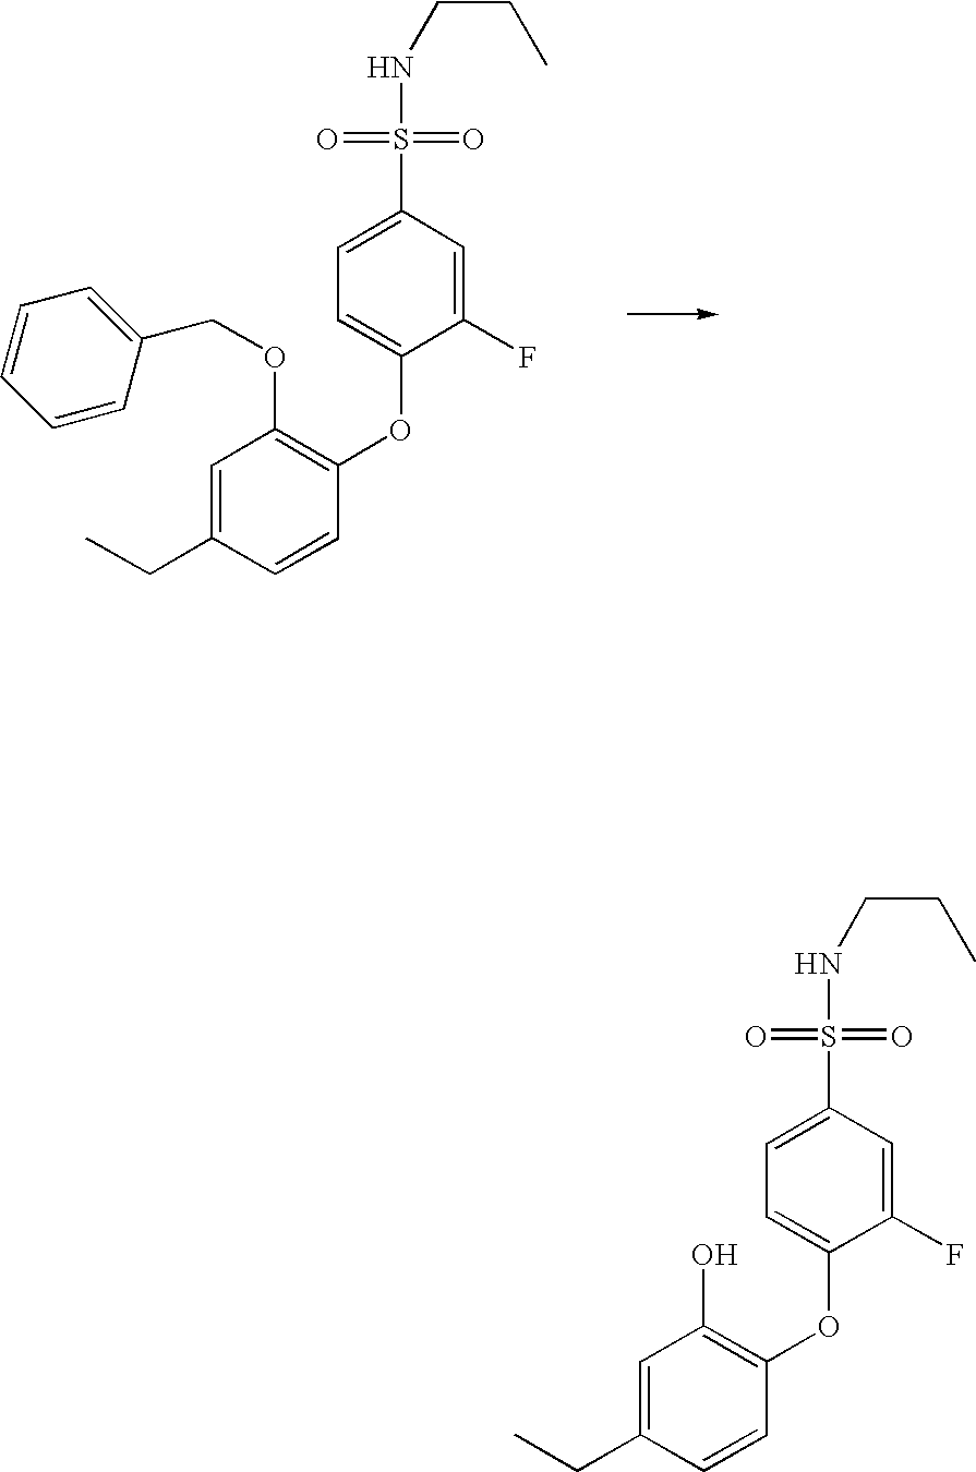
C(C1=CC(OCC2=CC=CC=C2)=C(OC2=CC=C(S(NCCC)(=O)=O)C=C2F)C=C1)C.C(C1=CC(O)=C(OC2=CC=C(S(NCCC)(=O)=O)C=C2F)C=C1)C
